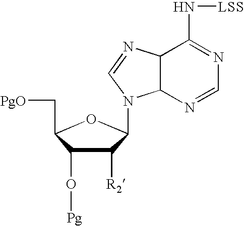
C1([R2])C(O[Pg])C(C[PgO])OC1N1C2C(C(N[LSS])=NC=N2)N=C1
